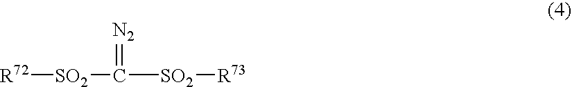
[R72][SO2]C(=[N2])[SO2][R73]
